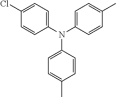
N(C1=CC=C(C)C=C1)(C1=CC=C(C)C=C1)C1=CC=C(Cl)C=C1
